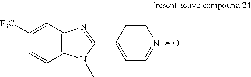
C12=C(C=C([F3C])C=C1)N=C(C1=CC=N(->O)C=C1)N2C
